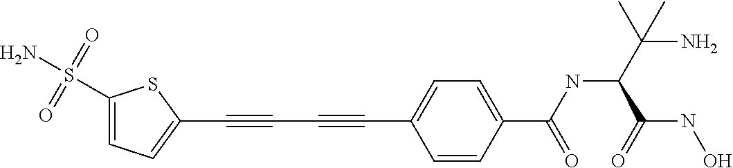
C(#CC#CC1=CC=C(C(NC(C(N)(C)C)C(NO)=O)=O)C=C1)C1=CC=C(S(N)(=O)=O)S1
